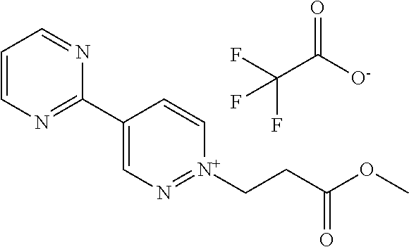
[N+]1(CCC(OC)=O)=NC=C(C2=NC=CC=N2)C=C1.C(C([O-])=O)(F)(F)F
